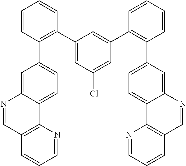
C1(C2=C(C3=CC=C4C(=C3)N=CC3=C4N=CC=C3)C=CC=C2)=CC(Cl)=CC(C2=C(C3=CC=C4C(=C3)N=CC3=C4N=CC=C3)C=CC=C2)=C1
